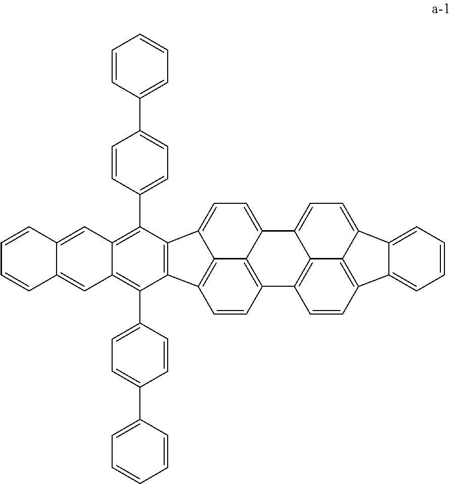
C12=C(C3=CC=C(C4=CC=CC=C4)C=C3)C3=C(C(C4=CC=C(C5=CC=CC=C5)C=C4)=C1C=C1C(=C2)C=CC=C1)C1=CC=C2C4=C(C=CC3=C41)C1=C3C2=CC=C2C3=C(C=C1)C1=CC=CC=C21
